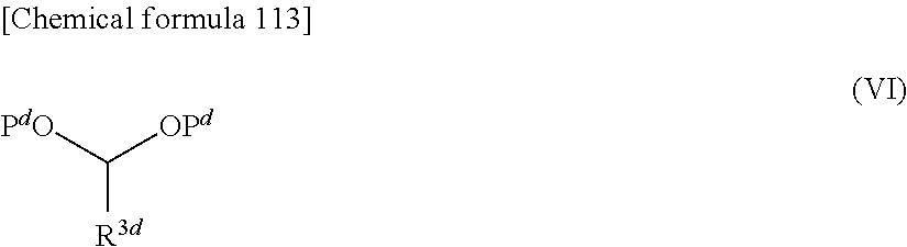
[OPd]C([PdO])[R3d]
